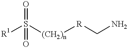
[R1]S([(CH2)n][R]CN)(=O)=O
